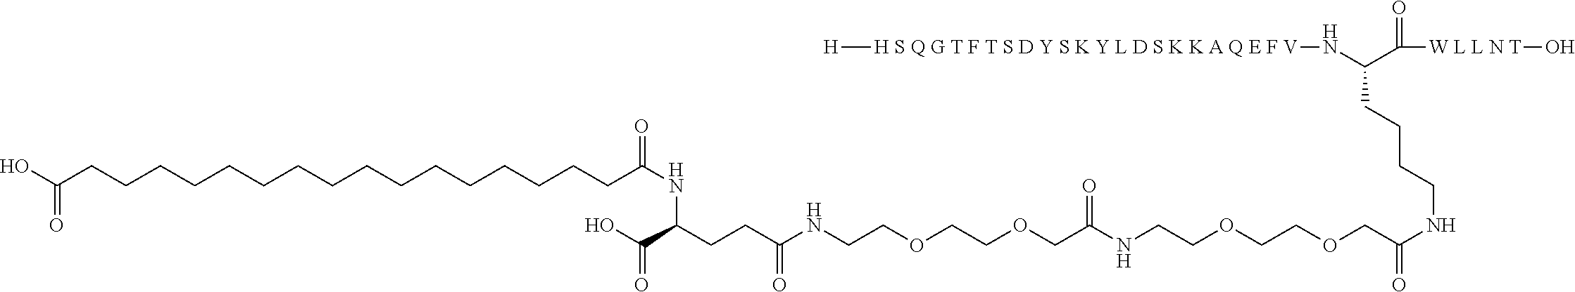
N(C(C([W L L N T]O)=O)CCCCNC(=O)COCCOCCNC(COCCOCCNC(=O)CCC(NC(CCCCCCCCCCCCCCCCC(=O)O)=O)C(=O)O)=O)[H S Q G T F T S D Y S K Y L D S K K A Q E F V][H]
